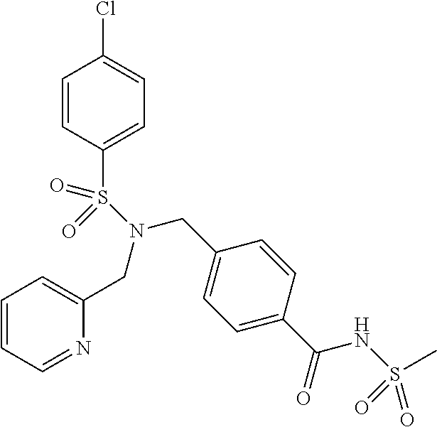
C1=CC=NC(CN(CC2=CC=C(C(=O)NS(=O)(=O)C)C=C2)S(C2=CC=C(Cl)C=C2)(=O)=O)=C1
